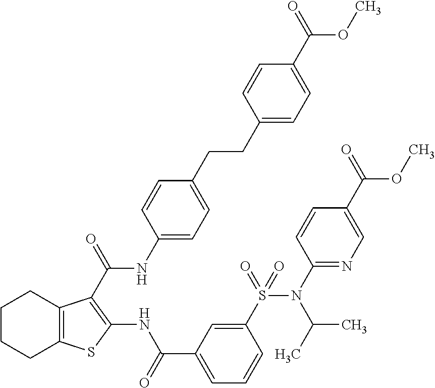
C1(CCC2=CC=C(NC(=O)C3=C(NC(C4=CC=CC(S(N(C5=NC=C(C(OC)=O)C=C5)C(C)C)(=O)=O)=C4)=O)SC4=C3CCCC4)C=C2)=CC=C(C(=O)OC)C=C1
